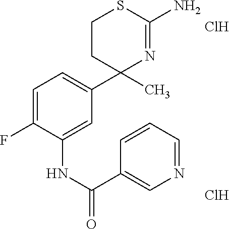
C1=C(NC(C2=CN=CC=C2)=O)C(F)=CC=C1C1(C)N=C(N)SCC1.Cl.Cl
